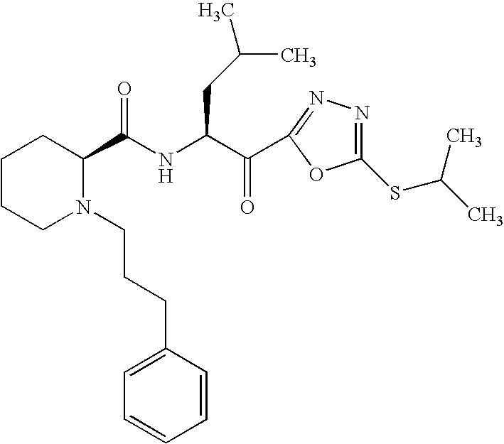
C1CCN(CCCC2=CC=CC=C2)C(C(NC(C(=O)C2=NN=C(SC(C)C)O2)CC(C)C)=O)C1
